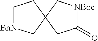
C1[BnN]CC2(C1)CC(=O)[NBoc]C2
